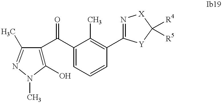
C1(O)=C(C(C2=CC=CC(C3=N[X]C([R4])([R5])[Y]3)=C2C)=O)C(C)=NN1C
